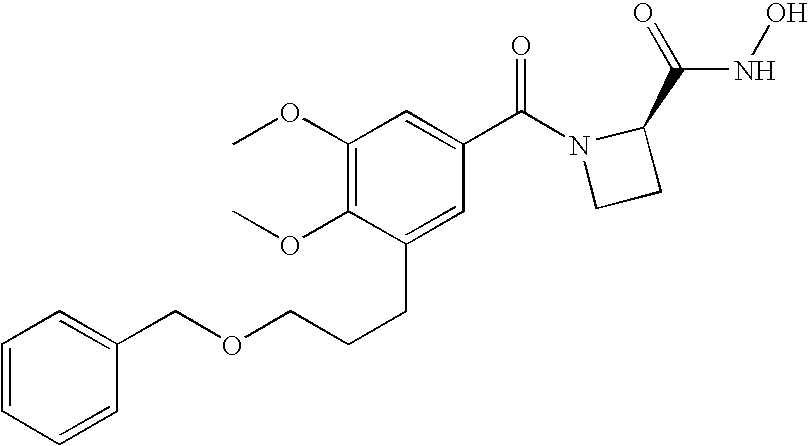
C1(OC)=C(OC)C(CCCOCC2=CC=CC=C2)=CC(C(N2CCC2C(=O)NO)=O)=C1
